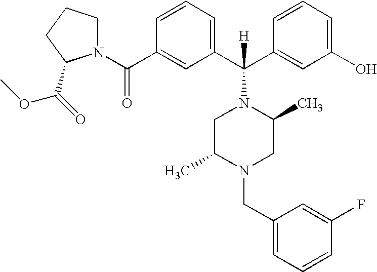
N1(C(C2=CC(C(C3=CC(O)=CC=C3)([H])N3CC(C)N(CC4=CC=CC(F)=C4)CC3C)=CC=C2)=O)CCCC1C(=O)OC
